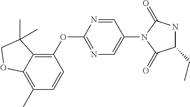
C1(OC2=NC=C(N3C(=O)NC(CC)C3=O)C=N2)=C2C(=C(C)C=C1)OCC2(C)C
